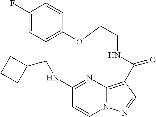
C1(F)=CC2=C(C=C1)OCCNC(=O)C1=C3N(C=CC(=N3)NC2C2CCC2)N=C1
